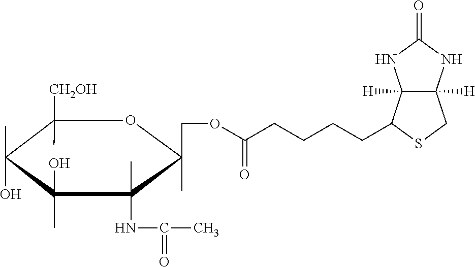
C12([H])C([H])(C(CCCCC(=O)OCC3(C)C(C)(NC(C)=O)C(C)(O)C(C)(O)C([CH2OH])(C)O3)SC1)NC(=O)N2
